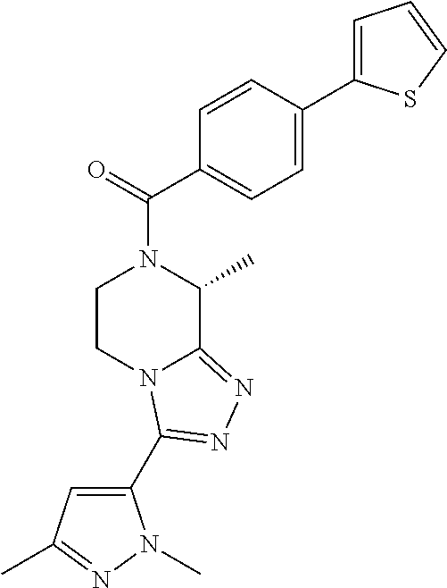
C1=CC(C2=CC=CS2)=CC=C1C(=O)N1C(C)C2=NN=C(C3=CC(C)=NN3C)N2CC1
